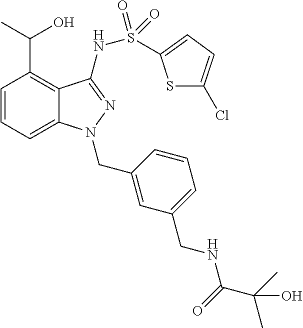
C1=CC=C2C(=C1C(C)O)C(NS(=O)(=O)C1=CC=C(Cl)S1)=NN2CC1=CC(CNC(C(C)(C)O)=O)=CC=C1
